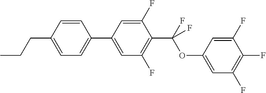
C1=C(CCC)C=CC(C2=CC(F)=C(C(OC3=CC(F)=C(F)C(F)=C3)(F)F)C(F)=C2)=C1
